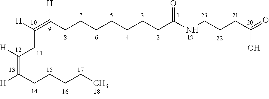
[H]C(=C(CCCCCCCC(NCCCC(=O)O)=O)[H])CC([H])=C([H])CCCCC
